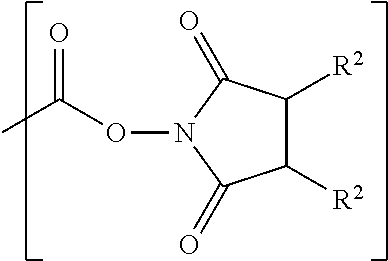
C1([R2])C([R2])C(=O)N(OC(C)=O)C1=O
